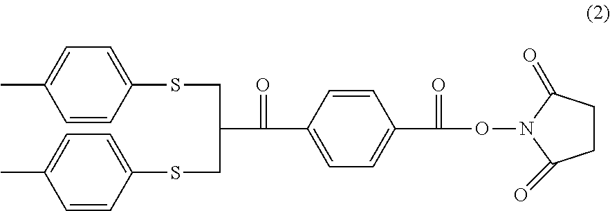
C1=C(SCC(CSC2=CC=C(C)C=C2)C(C2=CC=C(C(ON3C(=O)CCC3=O)=O)C=C2)=O)C=CC(C)=C1
